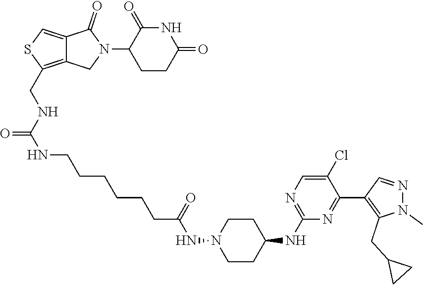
C1CC(=O)NC(=O)C1N1C(=O)C2=CSC(CNC(NCCCCCCC(NN3CCC(NC4=NC=C(Cl)C(C5=C(CC6CC6)N(C)N=C5)=N4)CC3)=O)=O)=C2C1
